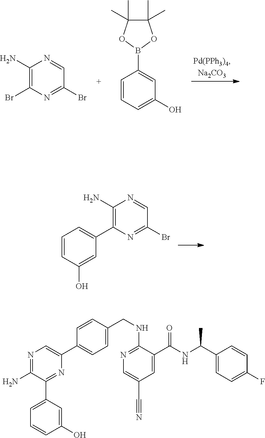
C1(N)=C(C2=CC=CC(O)=C2)N=C(Br)C=N1.C1(N)=C(Br)N=C(Br)C=N1.C1=CC=C(O)C=C1B1OC(C)(C)C(C)(C)O1.N1=C(N)C(C2=CC=CC(O)=C2)=NC(C2=CC=C(CNC3=NC=C(C#N)C=C3C(NC(C3=CC=C(F)C=C3)C)=O)C=C2)=C1
